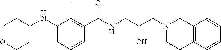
C1OCCC(NC2=CC=CC(C(NCC(CN3CCC4=C(C3)C=CC=C4)O)=O)=C2C)C1
